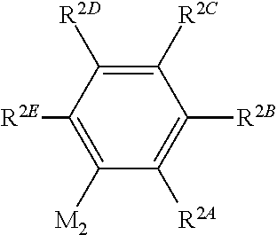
C1([R2C])=C([R2D])C([R2E])=C([M2])C([R2A])=C1[R2B]
